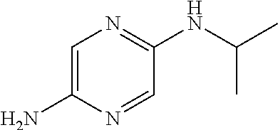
C1=C(N)N=CC(NC(C)C)=N1
